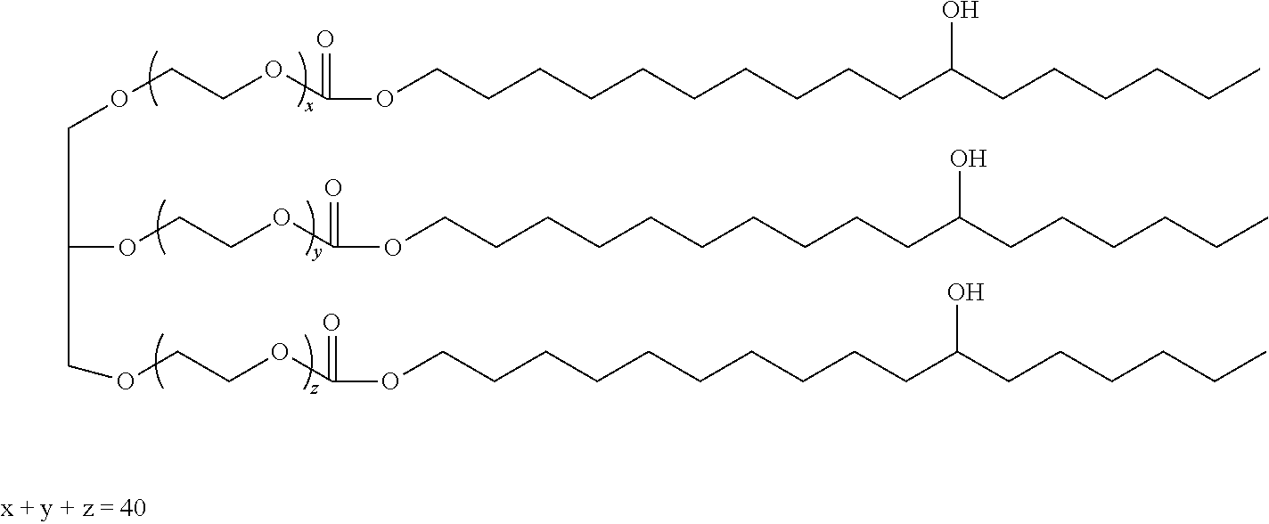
C(CCOCCOC(OCCCCCCCCCCC(CCCCCC)O)=O)(OCCOC(OCCCCCCCCCCC(CCCCCC)O)=O)CCOCCOC(OCCCCCCCCCCC(CCCCCC)O)=O
